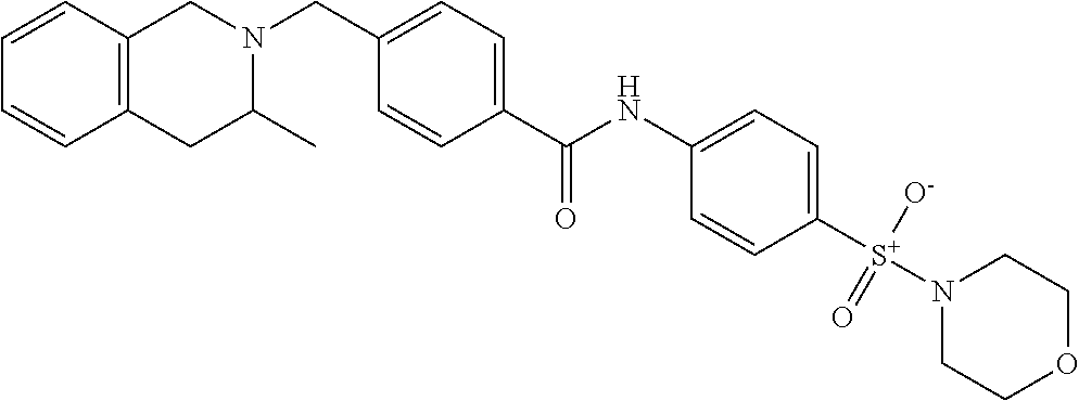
C1=CC2=C(C=C1)CC(C)N(CC1=CC=C(C(=O)NC3=CC=C([S+](N4CCOCC4)([O-])=O)C=C3)C=C1)C2
